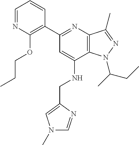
C1=NC(OCCC)=C(C2=NC3=C(C(NCC4=CN(C)C=N4)=C2)N(C(C)CC)N=C3C)C=C1
